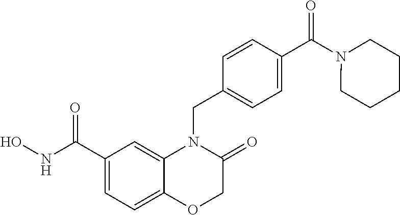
C1C(=O)N(CC2=CC=C(C(N3CCCCC3)=O)C=C2)C2=CC(C(NO)=O)=CC=C2O1
